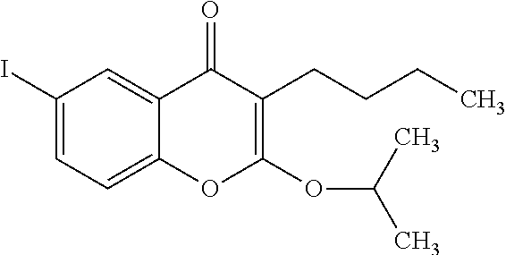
C1(I)=CC=C2C(=C1)C(=O)C(CCCC)=C(OC(C)C)O2
